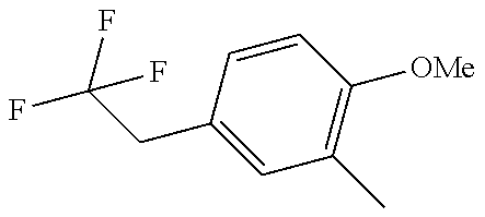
C1=C(CC(F)(F)F)C=CC([OMe])=C1C
